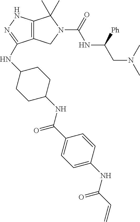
C12=C(NN=C1NC1CCC(NC(C3=CC=C(NC(C=C)=O)C=C3)=O)CC1)C(C)(C)N(C(=O)NC(CN(C)C)[Ph])C2
